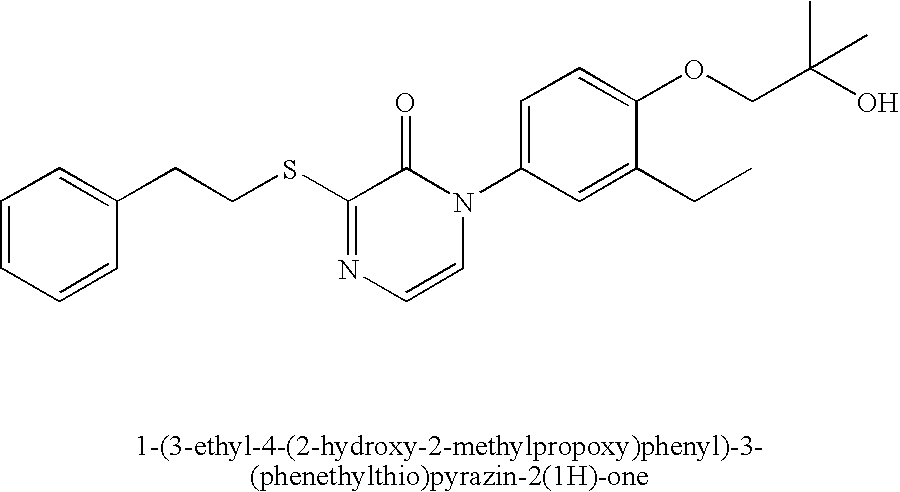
S(C1=NC=CN(C2=CC=C(OCC(O)(C)C)C(CC)=C2)C1=O)CCC1=CC=CC=C1
